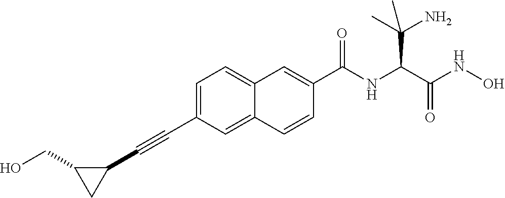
C1=C(C#CC2C(CO)C2)C=C2C(=C1)C=C(C(NC(C(NO)=O)C(N)(C)C)=O)C=C2
